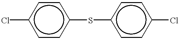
c1(Cl)ccc(Sc2ccc(Cl)cc2)cc1
